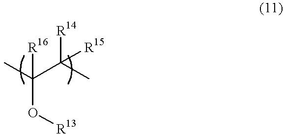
CC(C(C)([R14])[R15])([R16])O[R13]
